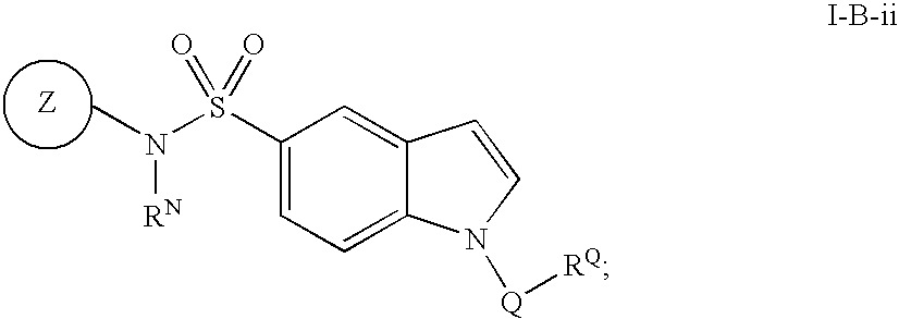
CN(S(C1=CC=C2C(=C1)C=CN2[Q][RQ])(=O)=O)[RN]
